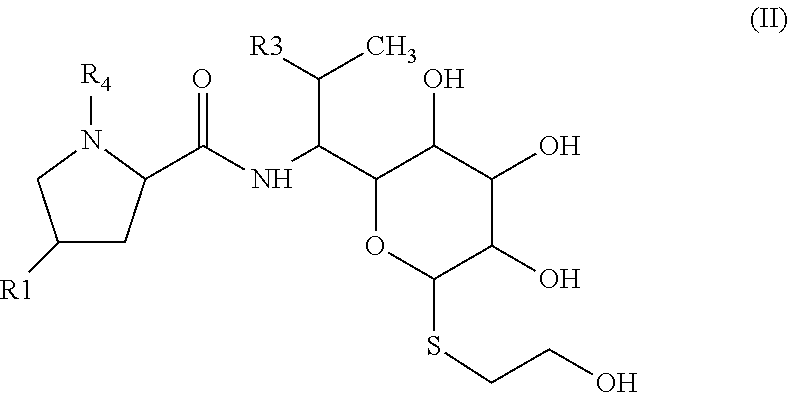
C1([R1])CC(C(NC(C2C(O)C(O)C(O)C(SCCO)O2)C([R3])C)=O)N([R4])C1
